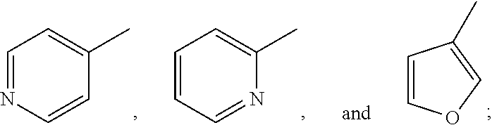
C1=NC=CC(C)=C1.C1=CC=NC(C)=C1.C1=COC=C1C
